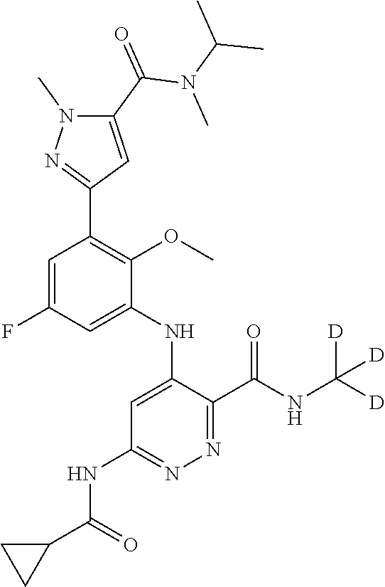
C1=C(NC2=CC(NC(C3CC3)=O)=NN=C2C(NC([D])([D])[D])=O)C(OC)=C(C2=NN(C)C(C(N(C(C)C)C)=O)=C2)C=C1F
